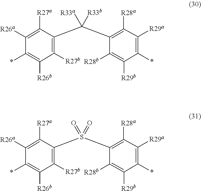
*C1=C([R26b])C([R27b])=C(C([R33a])([R33b])C2=C([R28a])C([R29a])=C(*)C([R29b])=C2[R28b])C([R27a])=C1[R26a].S(=O)(=O)(C1=C([R28a])C([R29a])=C(*)C([R29b])=C1[R28b])C1=C([R27b])C([R26b])=C(*)C([R26a])=C1[R27a]
